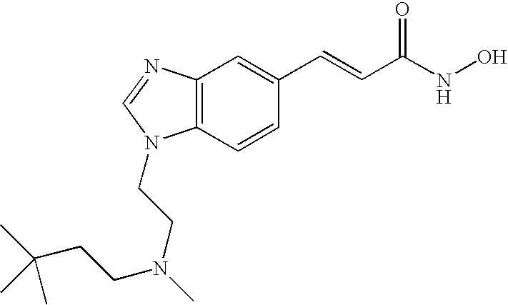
C12=C(C=CC(C=CC(=O)NO)=C1)N(CCN(C)CCC(C)(C)C)C=N2
